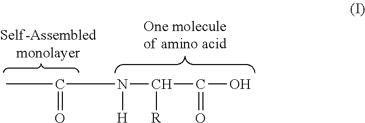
CC(N(C(C(O)=O)[R])[H])=O
